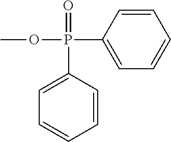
O=P(OC)(C1=CC=CC=C1)C1=CC=CC=C1
